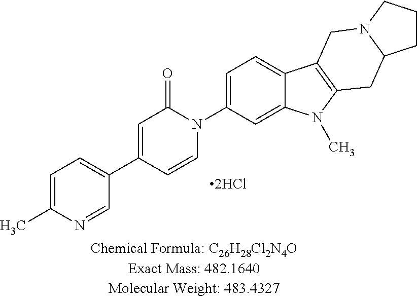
[2HCl].C1(C2=CC(=O)N(C3=CC=C4C(=C3)N(C)C3=C4CN4C(C3)CCC4)C=C2)=CC=C(C)N=C1
